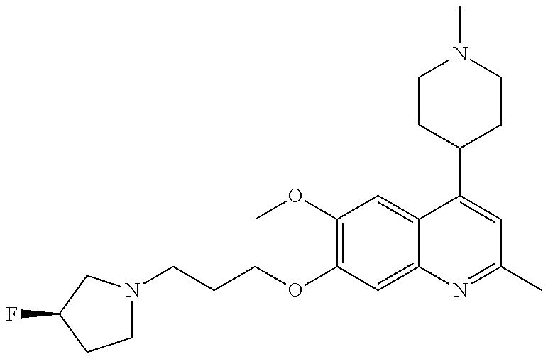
C1N(CCCOC2=C(OC)C=C3C(=C2)N=C(C)C=C3C2CCN(C)CC2)CC(F)C1
